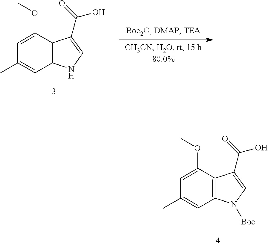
C1(OC)=CC(C)=CC2=C1C(C(=O)O)=CN2.C1(OC)=CC(C)=CC2=C1C(C(=O)O)=CN2[Boc]
